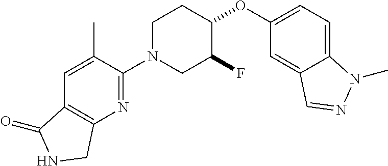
C1N(C2=NC3=C(C=C2C)C(=O)NC3)CC(F)C(OC2=CC=C3C(=C2)C=NN3C)C1
